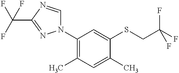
N1(C2=C(C)C=C(C)C(SCC(F)(F)F)=C2)C=NC(C(F)(F)F)=N1
